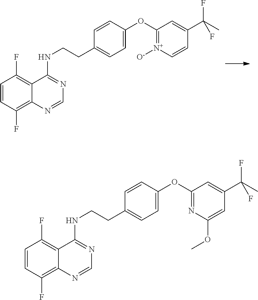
C1=CC(F)=C2C(=C1F)C(NCCC1=CC=C(OC3=[N+]([O-])C=CC(C(C)(F)F)=C3)C=C1)=NC=N2.C1=CC(F)=C2C(=C1F)C(NCCC1=CC=C(OC3=NC(OC)=CC(C(C)(F)F)=C3)C=C1)=NC=N2
